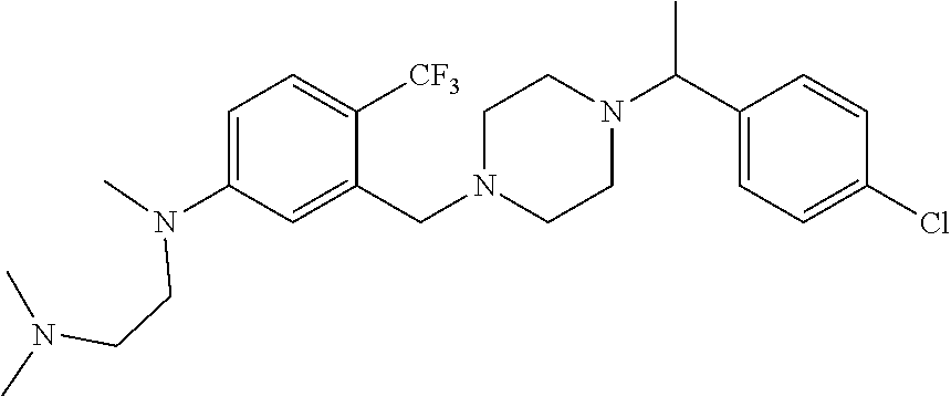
C1=C(N(C)CCN(C)C)C=C(CN2CCN(C(C3=CC=C(Cl)C=C3)C)CC2)C([CF3])=C1
